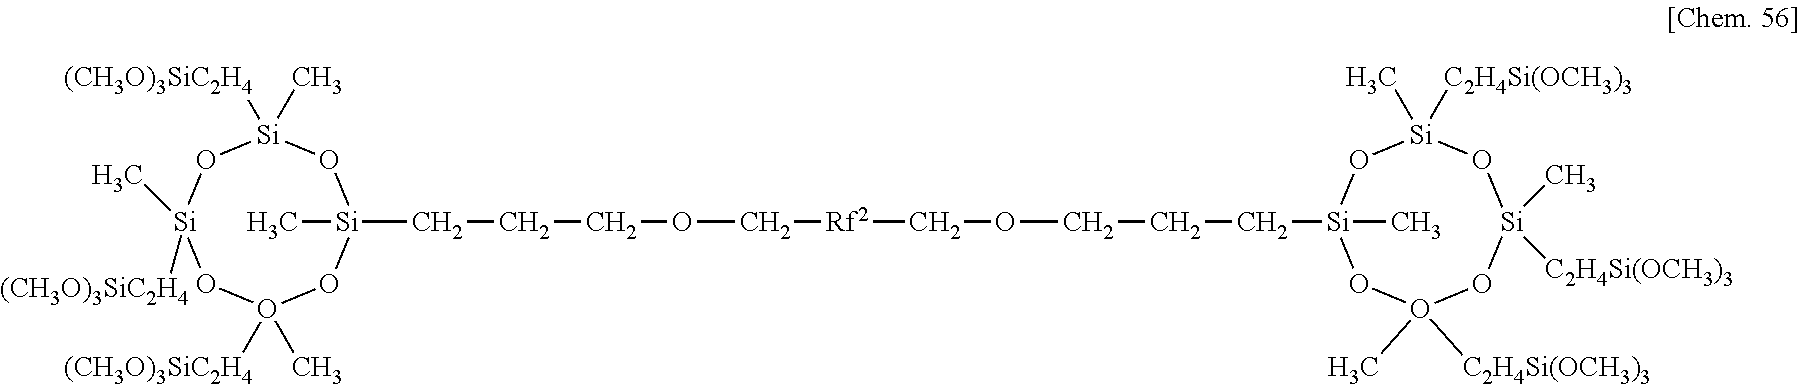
[Si]1(CCCOC[Rf2]COCCC[Si]2(C)O[Si](C)([C2H4Si(OCH3)3])O[Si]([C2H4Si(OCH3)3])(C)OO([C2H4Si(OCH3)3])(C)O2)(C)O[Si](C)([(CH3O)3SiC2H4])O[Si](C)([(CH3O)3SiC2H4])OO([(CH3O)3SiC2H4])(C)O1
